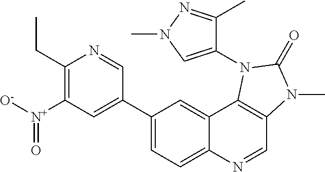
C1(C2=CC([N+]([O-])=O)=C(CC)N=C2)=CC=C2C(=C1)C1=C(C=N2)N(C)C(=O)N1C1=CN(C)N=C1C
